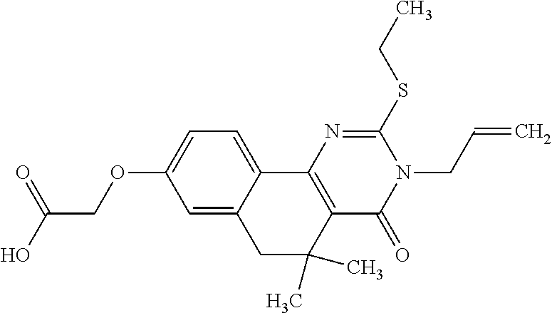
C1=C2C(=CC=C1OCC(O)=O)C1=C(C(C)(C)C2)C(=O)N(CC=C)C(SCC)=N1
